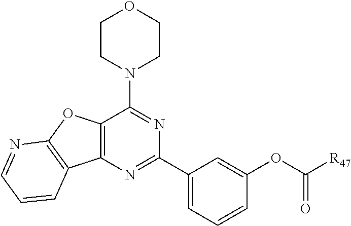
C1CN(C2=NC(C3=CC=CC(OC(=O)[R47])=C3)=NC3=C2OC2=C3C=CC=N2)CCO1
